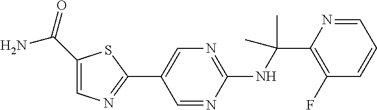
C1(C2=CN=C(NC(C)(C)C3=C(F)C=CC=N3)N=C2)=NC=C(C(N)=O)S1
